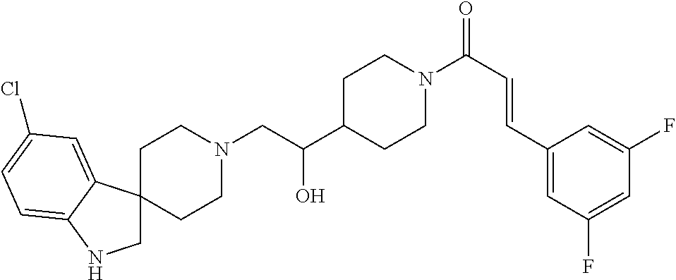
N1(CC(C2CCN(C(C=CC3=CC(F)=CC(F)=C3)=O)CC2)O)CCC2(CC1)CNC1=CC=C(Cl)C=C21
